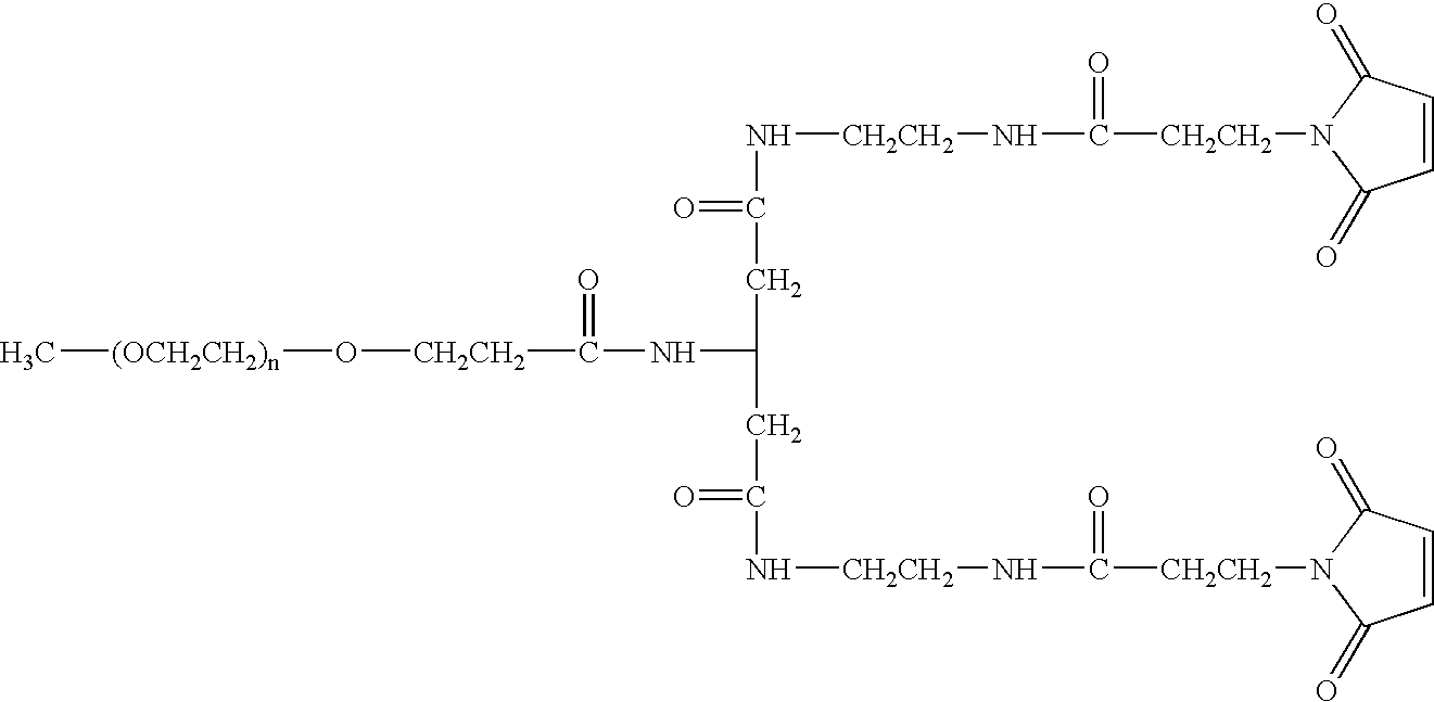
[(OCH2CH2)n](C)O[CH2CH2]C(NC(CC(N[CH2CH2]NC([CH2CH2]N1C(=O)C=CC1=O)=O)=O)CC(=O)N[CH2CH2]NC([CH2CH2]N1C(=O)C=CC1=O)=O)=O
